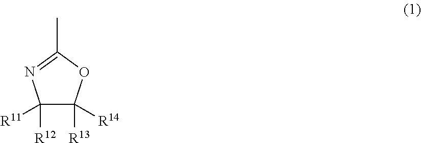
C1([R12])([R11])C([R13])([R14])OC(C)=N1
